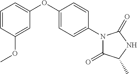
C1=C(OC2=CC=CC(OC)=C2)C=CC(N2C(=O)C(C)NC2=O)=C1
